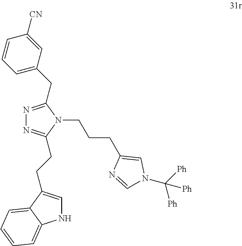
N1=C(CC2=CC=CC([CN])=C2)N(CCCC2=CN(C([Ph])([Ph])[Ph])C=N2)C(CCC2=CNC3=CC=CC=C23)=N1
